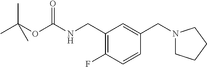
C1(CNC(=O)OC(C)(C)C)=C(F)C=CC(CN2CCCC2)=C1
